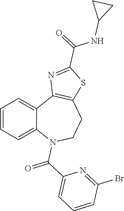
C1=CC=C2C(=C1)C1=C(CCN2C(C2=CC=CC(Br)=N2)=O)SC(C(=O)NC2CC2)=N1
